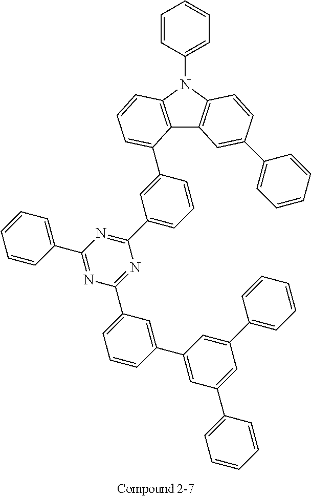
C1=CC(N2C3=C(C4=C2C=CC(C2=CC=CC=C2)=C4)C(C2=CC(C4=NC(C5=CC=CC=C5)=NC(C5=CC=CC(C6=CC(C7=CC=CC=C7)=CC(C7=CC=CC=C7)=C6)=C5)=N4)=CC=C2)=CC=C3)=CC=C1
